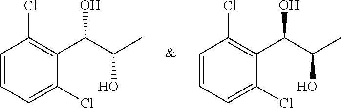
C1=CC=C(Cl)C(C(C(O)C)O)=C1Cl.C1=CC=C(Cl)C(C(C(O)C)O)=C1Cl
